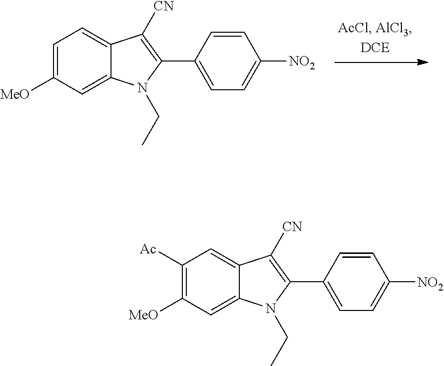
C1=C([MeO])C=C2C(=C1)C([CN])=C(C1=CC=C([NO2])C=C1)N2CC.C1([Ac])=C([MeO])C=C2C(=C1)C([CN])=C(C1=CC=C([NO2])C=C1)N2CC
